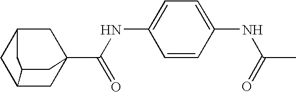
C12CC3(C(NC4=CC=C(NC(C)=O)C=C4)=O)CC(C1)CC2C3
